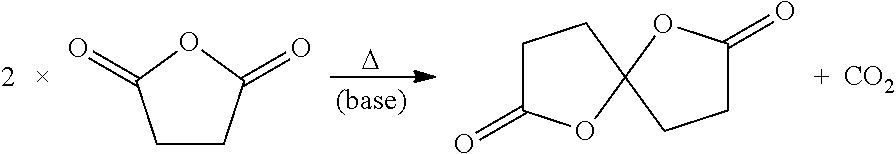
[D].C1CC(=O)OC1=O.C1C(=O)OC2(C1)CCC(=O)O2.[CO2]
